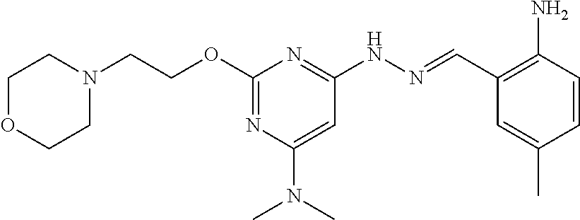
N1(CCOC2=NC(N(C)C)=CC(NN=CC3=C(N)C=CC(C)=C3)=N2)CCOCC1
